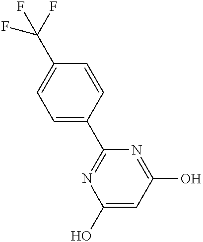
C1=C(C2=NC(O)=CC(O)=N2)C=CC(C(F)(F)F)=C1
